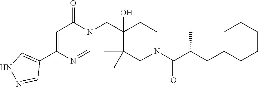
N1(CC2(O)C(C)(C)CN(C(=O)C(C)CC3CCCCC3)CC2)C(=O)C=C(C2=CNN=C2)N=C1
